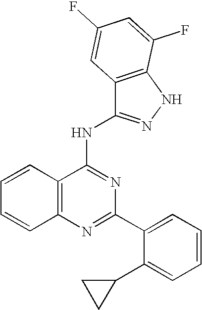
C12=C(N=C(C3=CC=CC=C3C3CC3)N=C1NC1=NNC3=C1C=C(F)C=C3F)C=CC=C2
